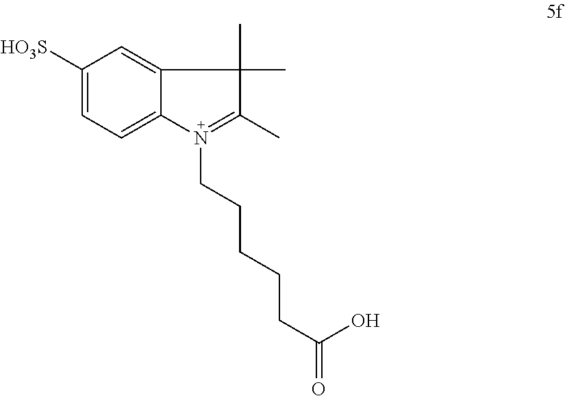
C1([HO3S])=CC=C2C(=C1)C(C)(C)C(C)=N2CCCCCC(=O)O
